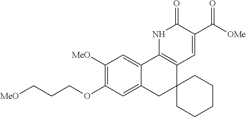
[MeO]CCCOC1=C([MeO])C=C2C(=C1)CC1(C3=C2NC(=O)C(C([OMe])=O)=C3)CCCCC1
